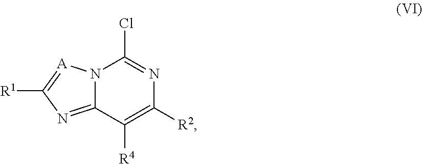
C12=NC([R1])=[A]N1C(Cl)=NC([R2])=C2[R4]
